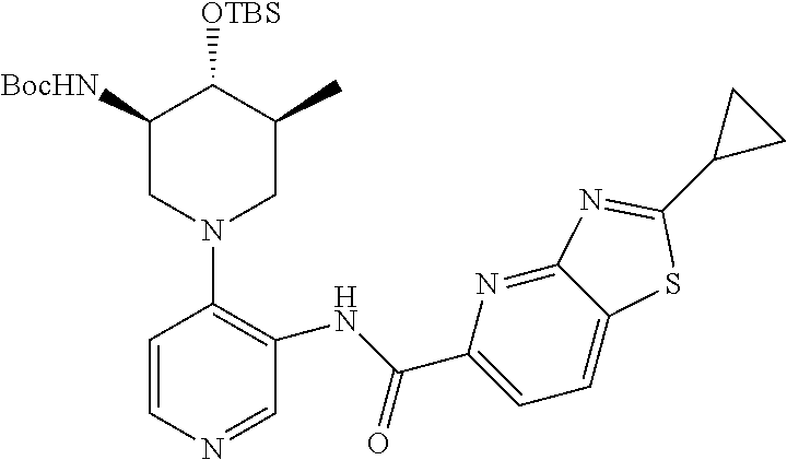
C1=CN=CC(NC(C2=CC=C3C(=N2)N=C(C2CC2)S3)=O)=C1N1CC(C)C([OTBS])C([BocHN])C1
